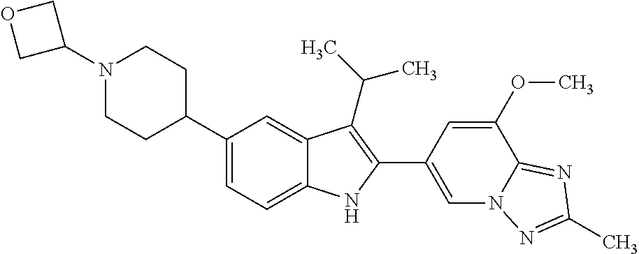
C1(N2CCC(C3=CC=C4C(=C3)C(C(C)C)=C(C3=CN5C(=NC(C)=N5)C(OC)=C3)N4)CC2)COC1
